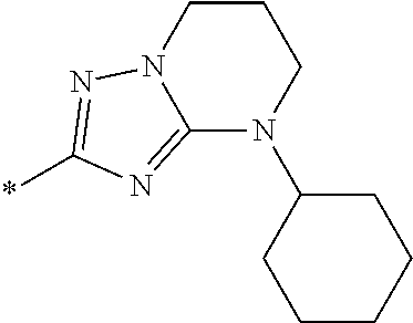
N1(C2CCCCC2)CCCN2C1=NC(*)=N2
